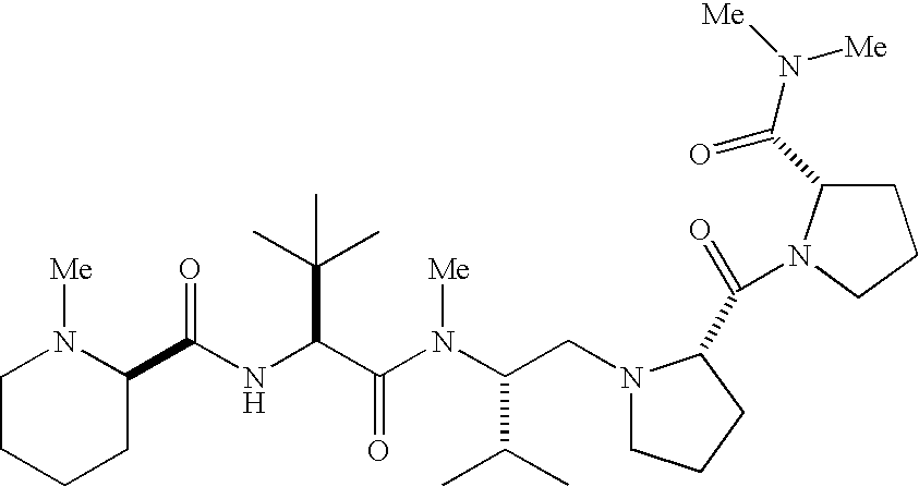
N(C(C(N(C(C(C)C)CN1CCCC1C(=O)N1C(C(N([Me])[Me])=O)CCC1)[Me])=O)C(C)(C)C)C(=O)C1N([Me])CCCC1
